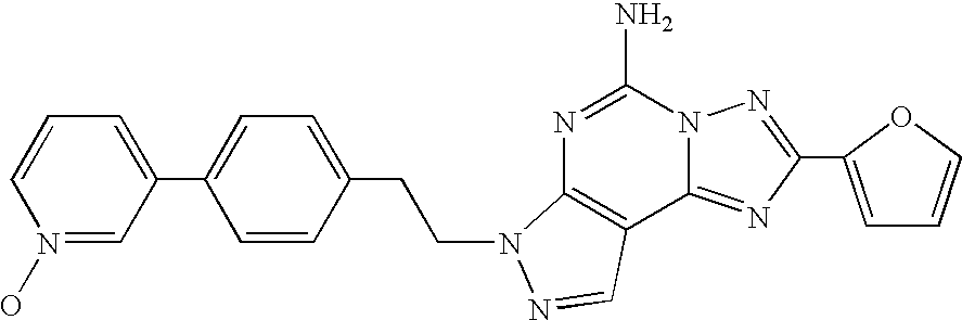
N1(O)=CC(C2=CC=C(CCN3C4=C(C5=NC(C6=CC=CO6)=NN5C(N)=N4)C=N3)C=C2)=CC=C1
